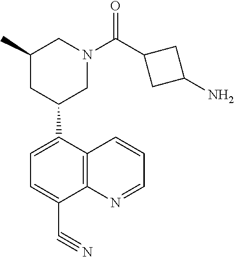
C1=C(C2CN(C(C3CC(N)C3)=O)CC(C)C2)C2=C(C(C#N)=C1)N=CC=C2
